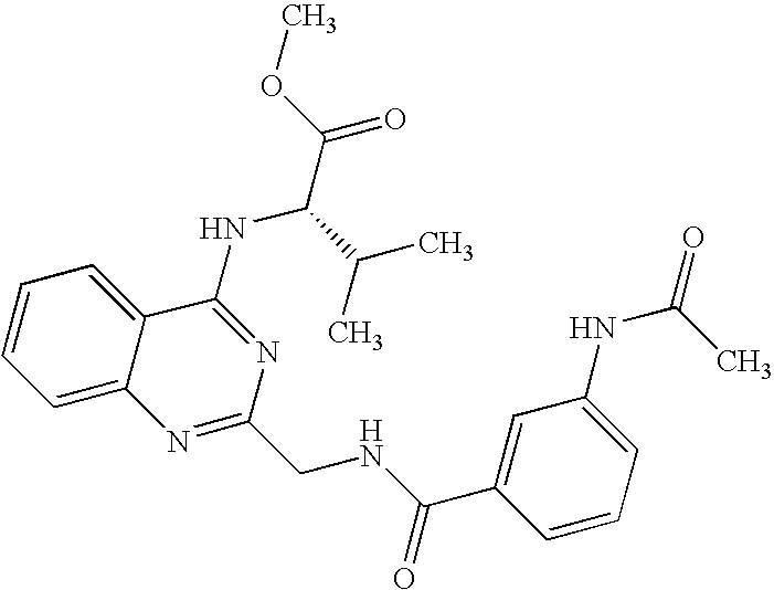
C12=CC=CC=C1C(NC(C(=O)OC)C(C)C)=NC(CNC(=O)C1=CC(NC(C)=O)=CC=C1)=N2
